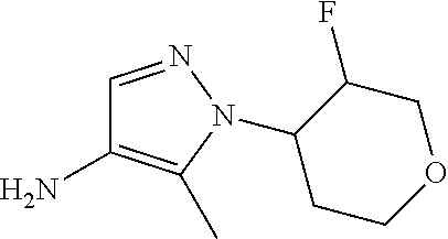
C1=NN(C2CCOCC2F)C(C)=C1N
